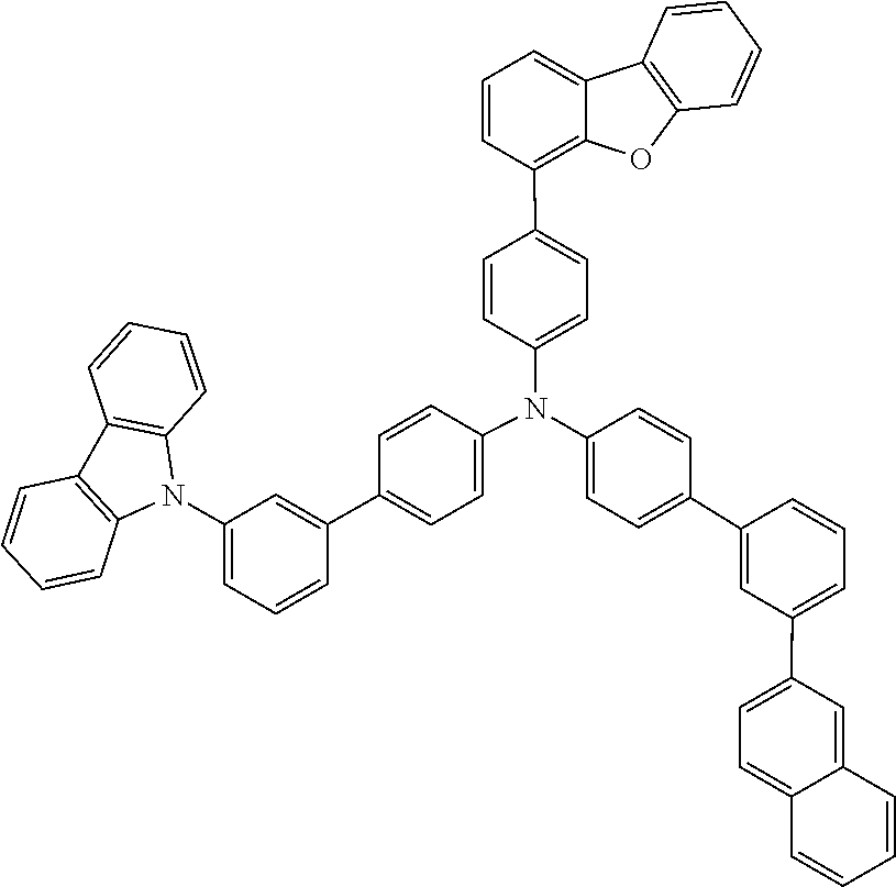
C12=C(C=CC=C1)N(C1=CC=CC(C3=CC=C(N(C4=CC=C(C5=C6C(=CC=C5)C5=C(C=CC=C5)O6)C=C4)C4=CC=C(C5=CC(C6=CC=C7C(=C6)C=CC=C7)=CC=C5)C=C4)C=C3)=C1)C1=C2C=CC=C1
